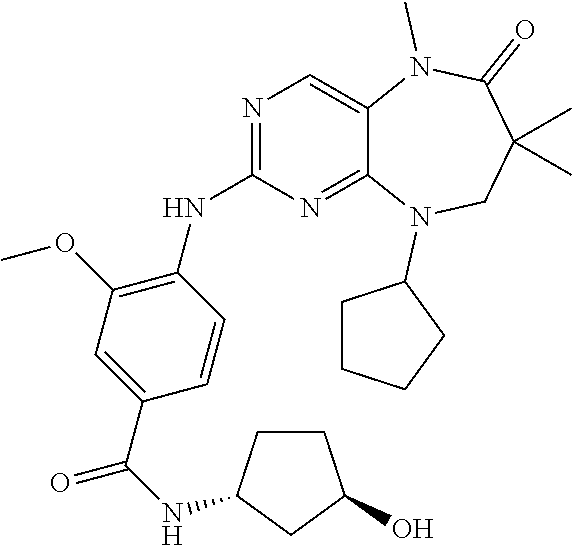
C1=CC(C(NC2CCC(O)C2)=O)=CC(OC)=C1NC1=NC=C2C(=N1)N(C1CCCC1)CC(C)(C)C(=O)N2C
